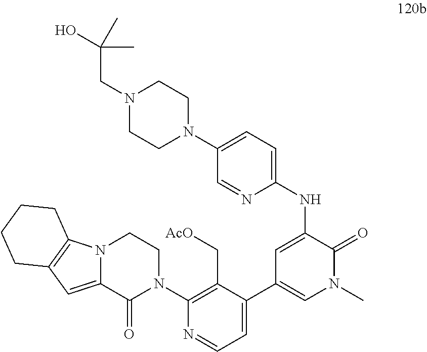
N(C1=CC(C2=CC=NC(N3CCN4C(=CC5=C4CCCC5)C3=O)=C2C[AcO])=CN(C)C1=O)C1=CC=C(N2CCN(CC(O)(C)C)CC2)C=N1
